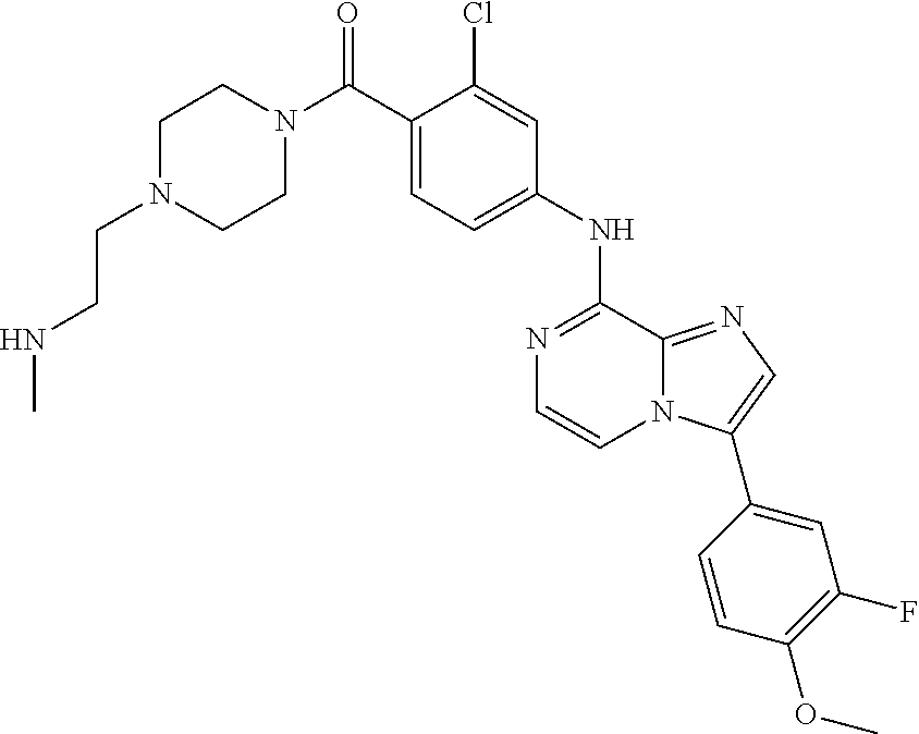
C1(NC2=NC=CN3C2=NC=C3C2=CC(F)=C(OC)C=C2)=CC=C(C(N2CCN(CCNC)CC2)=O)C(Cl)=C1
